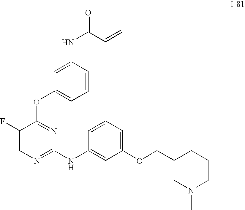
C1=CC(NC(C=C)=O)=CC(OC2=NC(NC3=CC(OCC4CN(C)CCC4)=CC=C3)=NC=C2F)=C1
